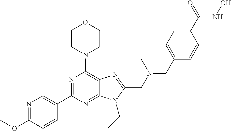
C1CN(C2=C3C(=NC(C4=CN=C(OC)C=C4)=N2)N(CC)C(CN(C)CC2=CC=C(C(=O)NO)C=C2)=N3)CCO1
